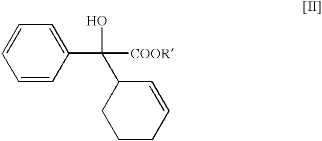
C1=CC(C([COOR])(C2C=CCCC2)O)=CC=C1
